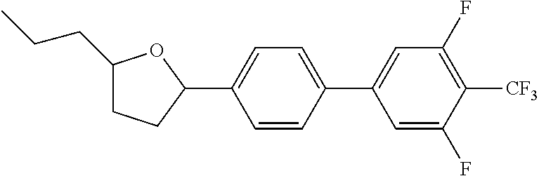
C1(CCC)CCC(C2=CC=C(C3=CC(F)=C([CF3])C(F)=C3)C=C2)O1
